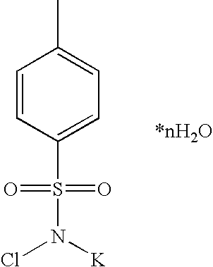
C1=CC(S(N([K])Cl)(=O)=O)=CC=C1C
